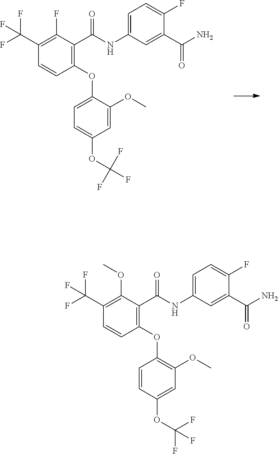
C1(C(F)(F)F)=C(F)C(C(NC2=CC=C(F)C(C(N)=O)=C2)=O)=C(OC2=CC=C(OC(F)(F)F)C=C2OC)C=C1.C1(C(F)(F)F)=C(OC)C(C(NC2=CC=C(F)C(C(N)=O)=C2)=O)=C(OC2=C(OC)C=C(OC(F)(F)F)C=C2)C=C1
